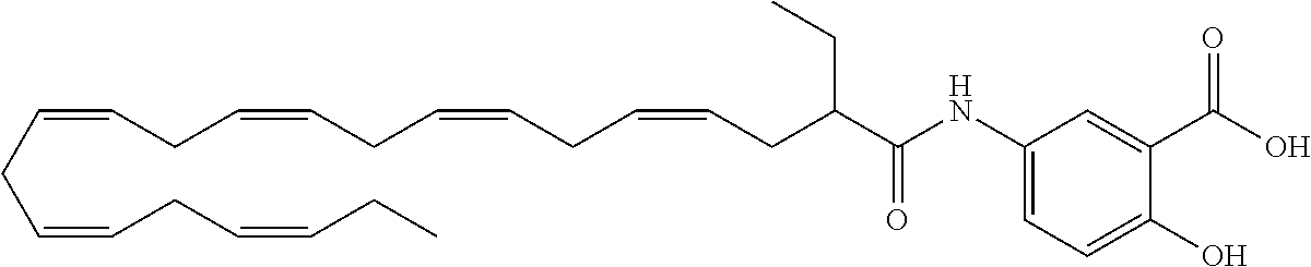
C(C=CCC=CCC=CCC=CCC(C(NC1=CC=C(O)C(C(O)=O)=C1)=O)CC)C=CCC=CCC
